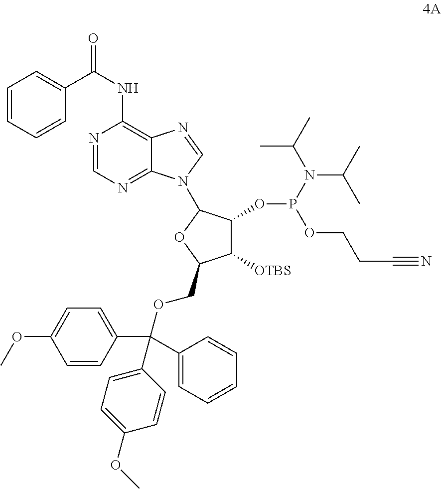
C1=CC=CC(C(=O)NC2=C3C(=NC=N2)N(C2C(OP(OCCC#N)N(C(C)C)C(C)C)C([OTBS])C(COC(C4=CC=C(OC)C=C4)(C4=CC=C(OC)C=C4)C4=CC=CC=C4)O2)C=N3)=C1
